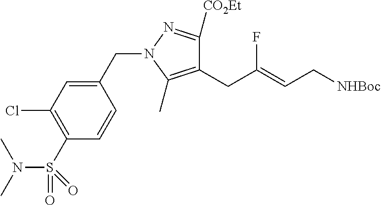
C1(Cl)=C(S(=O)(N(C)C)=O)C=CC(CN2N=C([CO2Et])C(CC(=CC[NHBoc])F)=C2C)=C1
